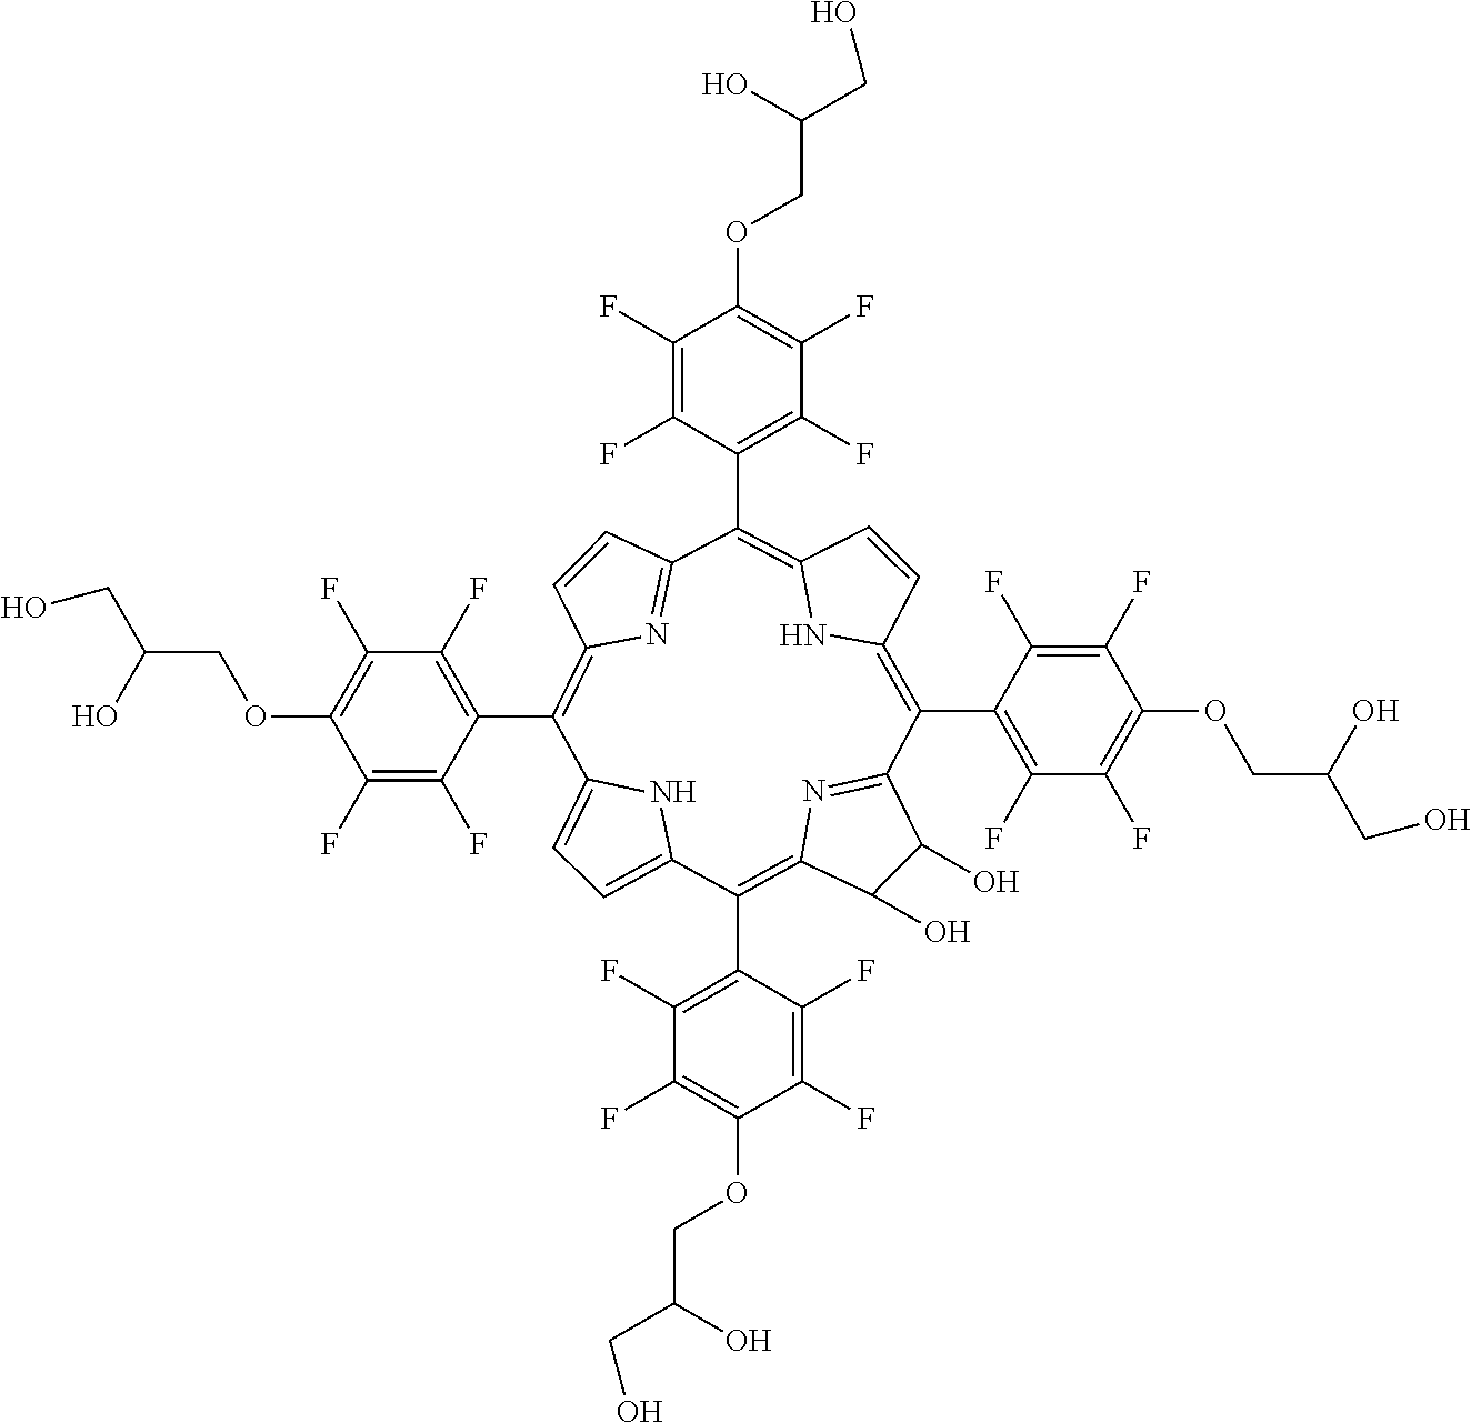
C1=C2NC(=C1)C(C1=C(F)C(F)=C(OCC(O)CO)C(F)=C1F)=C1C(O)C(O)C(=N1)C(C1=C(F)C(F)=C(OCC(CO)O)C(F)=C1F)=C1C=CC(=C(C3=C(F)C(F)=C(OCC(CO)O)C(F)=C3F)C3=NC(=C2C2=C(F)C(F)=C(OCC(O)CO)C(F)=C2F)C=C3)N1
